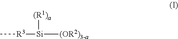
C[R3][Si]([(R1)a])[(OR2)3-a]
